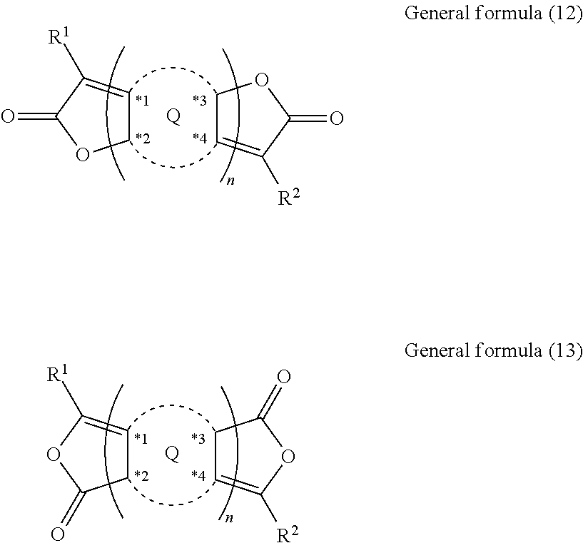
C1C=C([R1])C(=O)O1.C1C=C([R2])C(=O)O1.[Q].C1C=C([R1])OC1=O.C1C=C([R2])OC1=O.[Q]
